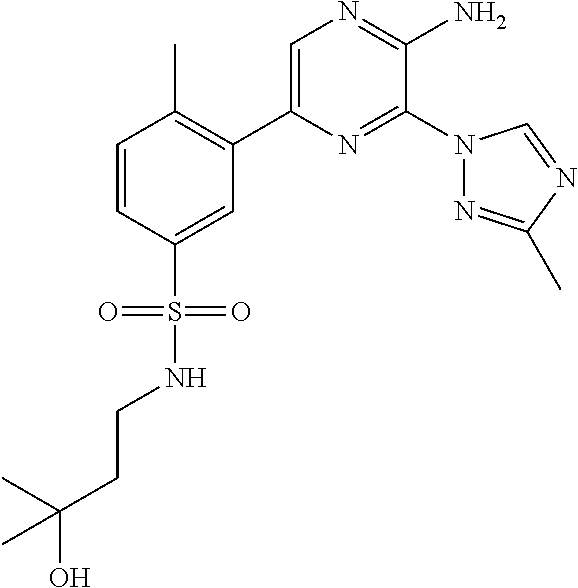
C1(C2=C(C)C=CC(S(=O)(=O)NCCC(O)(C)C)=C2)=CN=C(N)C(N2N=C(C)N=C2)=N1
